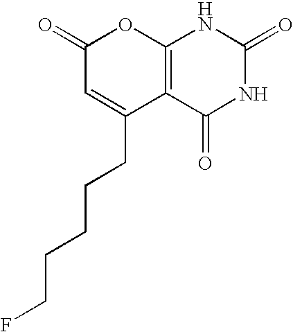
C12=C(C(=O)NC(=O)N1)C(CCCCCF)=CC(=O)O2
